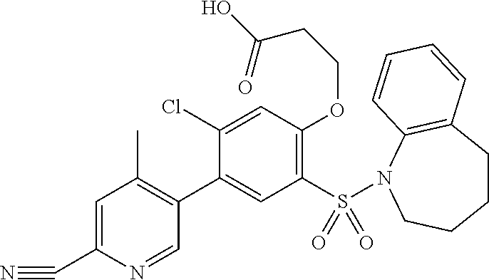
N#CC1=CC(C)=C(C2=CC(S(=O)(=O)N3C4=C(CCCC3)C=CC=C4)=C(OCCC(O)=O)C=C2Cl)C=N1
